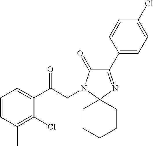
C1=CC(C)=C(Cl)C(C(CN2C(=O)C(C3=CC=C(Cl)C=C3)=NC23CCCCC3)=O)=C1
